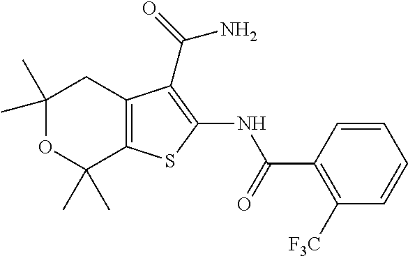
C1(C)(C)OC(C)(C)C2=C(C1)C(C(N)=O)=C(NC(C1=C([F3C])C=CC=C1)=O)S2
